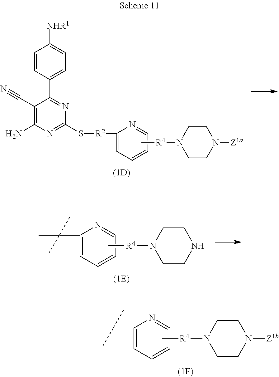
C1(C(C)(C)C)=CC=CC=N1.C[R4]N1CCN([Z1b])CC1.C1=CC(C2=NC(S[R2]C3=CC=CC=N3)=NC(N)=C2C#N)=CC=C1[NHR1].C[R4]N1CCN([Z1a])CC1.C1(C(C)(C)C)=CC=CC=N1.C[R4]N1CCNCC1
